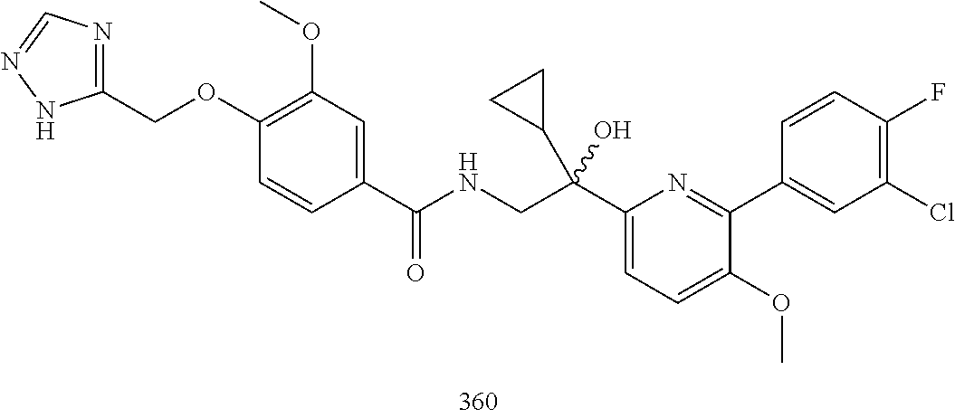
C1(C(CNC(=O)C2=CC(OC)=C(OCC3=NC=NN3)C=C2)(C2CC2)O)=CC=C(OC)C(C2=CC(Cl)=C(F)C=C2)=N1
